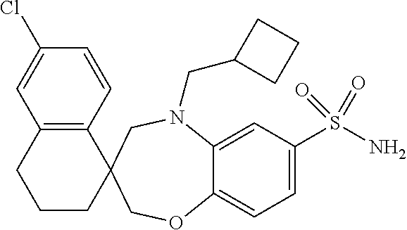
C1=C(Cl)C=CC2=C1CCCC21COC2=CC=C(S(N)(=O)=O)C=C2N(CC2CCC2)C1
